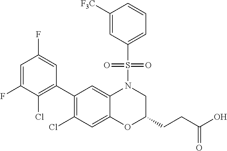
C1(C2=C(Cl)C(F)=CC(F)=C2)=C(Cl)C=C2C(=C1)N(S(C1=CC=CC([F3C])=C1)(=O)=O)CC(CCC(O)=O)O2
